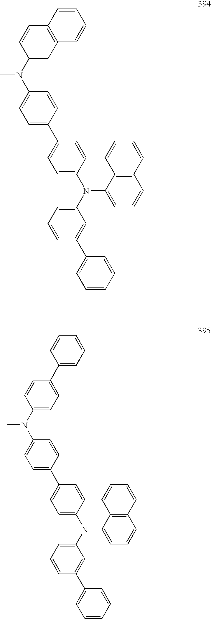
C1(C2=CC=C(N(C3=CC=CC(C4=CC=CC=C4)=C3)C3=CC=CC4=C3C=CC=C4)C=C2)=CC=C(N(C2=CC3=C(C=C2)C=CC=C3)C)C=C1.C1(C2=CC=C(N(C3=CC=CC(C4=CC=CC=C4)=C3)C3=CC=CC4=C3C=CC=C4)C=C2)=CC=C(N(C2=CC=C(C3=CC=CC=C3)C=C2)C)C=C1
